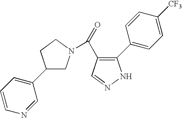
C1(C2=CC=CN=C2)CN(C(=O)C2=C(C3=CC=C([CF3])C=C3)NN=C2)CC1
